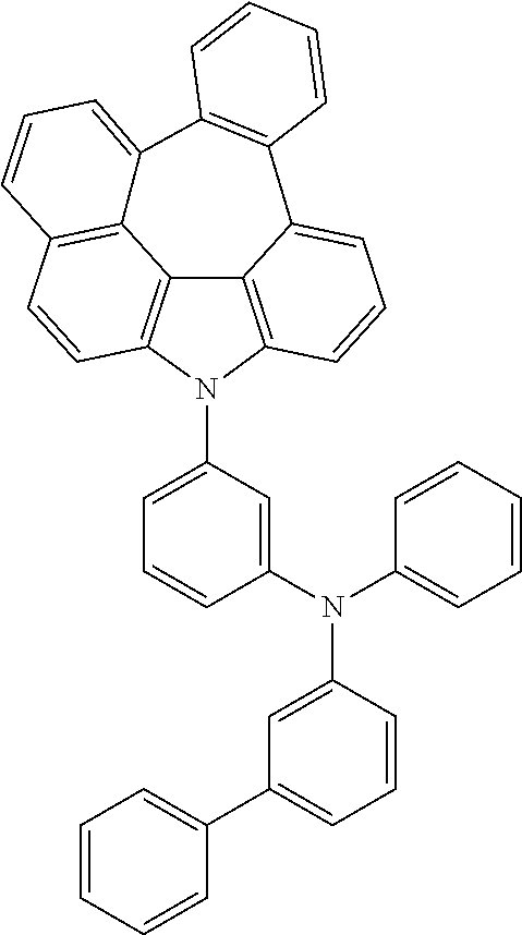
C1=C2C3=C(C=CC4=C3C3=C(N4C4=CC=CC(N(C5=CC(C6=CC=CC=C6)=CC=C5)C5=CC=CC=C5)=C4)C=CC=C3C3=C2C=CC=C3)C=C1
